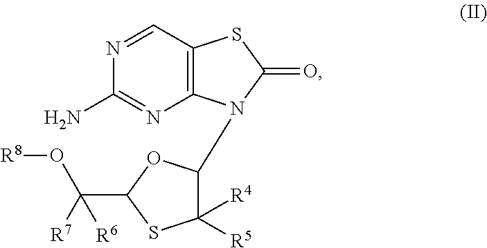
C12=C(N=C(N)N=C1)N(C1C([R5])([R4])SC(C([R7])(O[R8])[R6])O1)C(=O)S2
